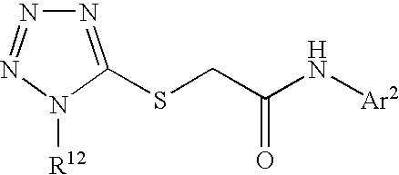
[R12]N1C(SCC(N[Ar2])=O)=NN=N1
